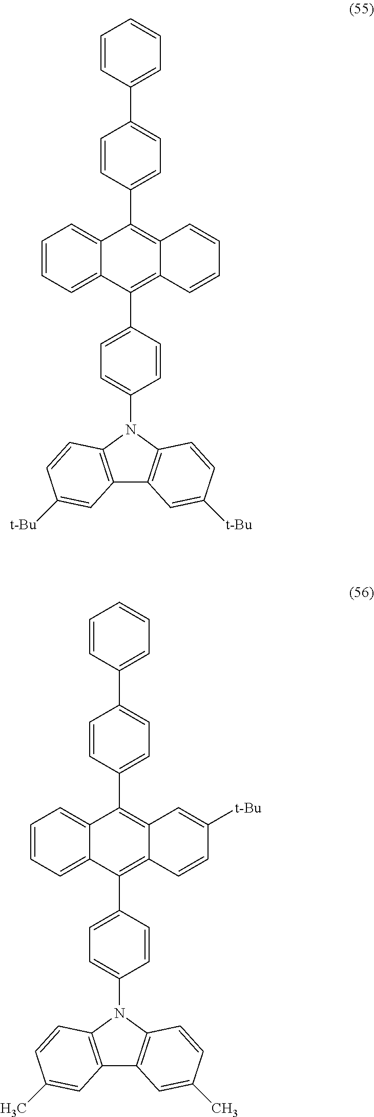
C1=CC(C2=C3C(=C(C4=CC=C(C5=CC=CC=C5)C=C4)C4=CC=CC=C24)C=CC=C3)=CC=C1N1C2=C(C3=C1C=CC([t-Bu])=C3)C=C([t-Bu])C=C2.C1=CC(C2=C3C(=C(C4=CC=C(C5=CC=CC=C5)C=C4)C4=CC=CC=C24)C=C([t-Bu])C=C3)=CC=C1N1C2=C(C3=C1C=CC(C)=C3)C=C(C)C=C2
